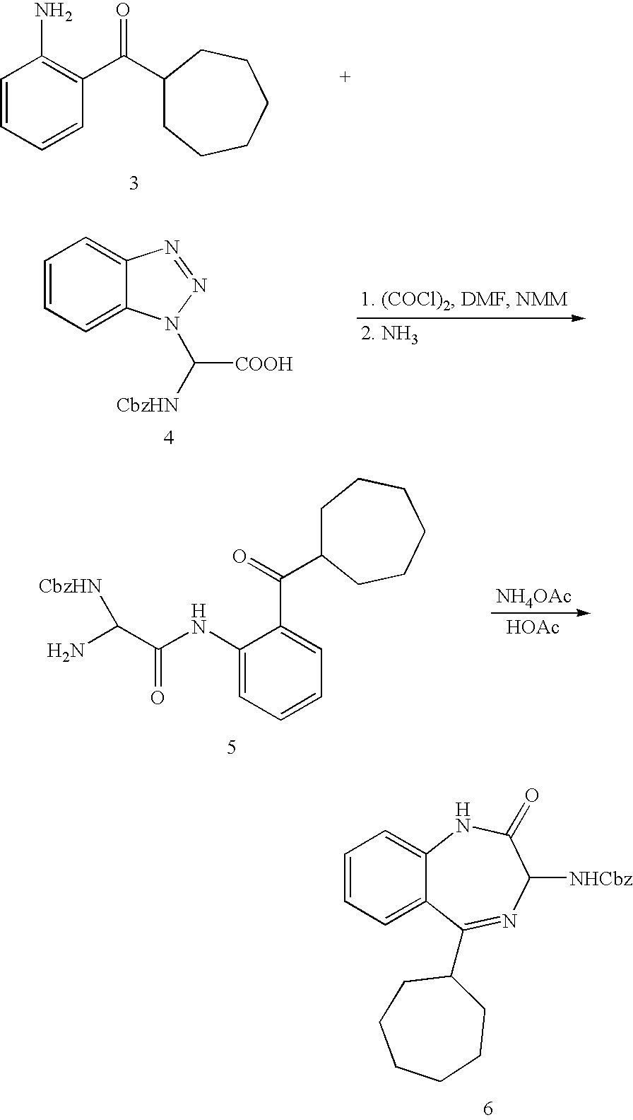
C1=CC=C2C(=C1)NC(=O)C([NHCbz])N=C2C1CCCCCC1.C1=CC=CC(C(=O)C2CCCCCC2)=C1N.C1=CC=C2C(=C1)N=NN2C([COOH])[CbzHN].C1(NC(=O)C(N)[CbzHN])=CC=CC=C1C(=O)C1CCCCCC1.[NH4OAc].[HOAc]
